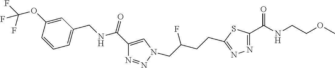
C1=C(OC(F)(F)F)C=CC=C1CNC(C1=CN(CC(CCC2=NN=C(C(NCCOC)=O)S2)F)N=N1)=O
